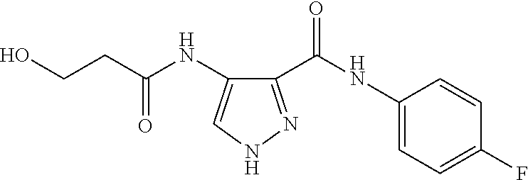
C1(C(NC2=CC=C(F)C=C2)=O)=NNC=C1NC(CCO)=O
